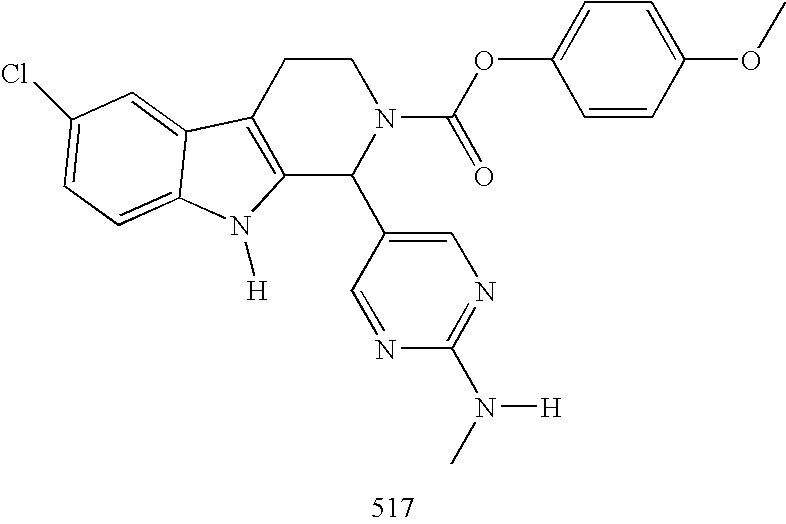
C12=C(CCN(C(OC3=CC=C(OC)C=C3)=O)C1C1=CN=C(N([H])C)N=C1)C1=CC(Cl)=CC=C1N2[H]
